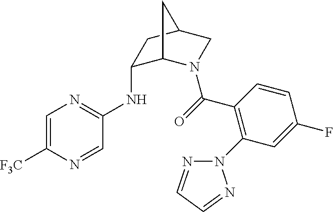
C1(NC2=NC=C([F3C])N=C2)C2N(C(=O)C3=C(N4N=CC=N4)C=C(F)C=C3)CC(C1)C2
